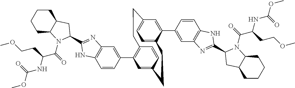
C1=CC(C2=C3C=CC(=C2)CCC2=CC=C(C=C2C2=CC4=C(C=C2)NC(C2N(C(C(NC(OC)=O)CCOC)=O)C5CCCCC5C2)=N4)CC3)=CC2=C1NC(C1N(C(C(NC(OC)=O)CCOC)=O)C3CCCCC3C1)=N2
